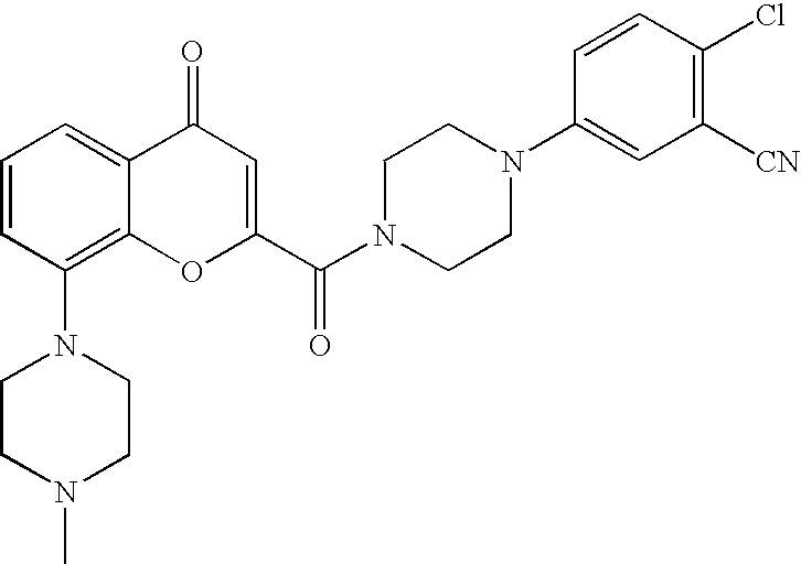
N1(C2=C3C(=CC=C2)C(=O)C=C(C(N2CCN(C4=CC([CN])=C(Cl)C=C4)CC2)=O)O3)CCN(C)CC1
